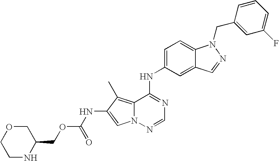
C12=CC(NC3=NC=NN4C3=C(C)C(NC(OCC3COCCN3)=O)=C4)=CC=C1N(CC1=CC(F)=CC=C1)N=C2
